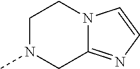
C1N(C)CC2=NC=CN2C1
